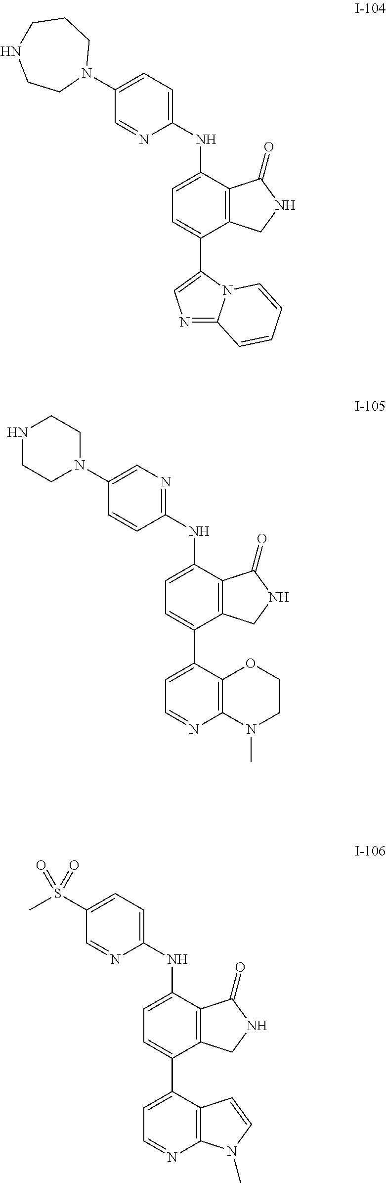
C1(C2=CN=C3N2C=CC=C3)=CC=C(NC2=CC=C(N3CCCNCC3)C=N2)C2=C1CNC2=O.C1(C2=CC=NC3=C2OCCN3C)=CC=C(NC2=NC=C(N3CCNCC3)C=C2)C2=C1CNC2=O.C1(C2=CC=NC3=C2C=CN3C)=CC=C(NC2=CC=C(S(C)(=O)=O)C=N2)C2=C1CNC2=O
